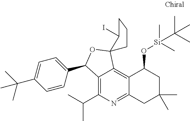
C1=CC(C2C3=C(C(C)C)N=C4C(=C3C3(O2)CCCC3I)C(O[Si](C)(C)C(C)(C)C)CC(C)(C)C4)=CC=C1C(C)(C)C
